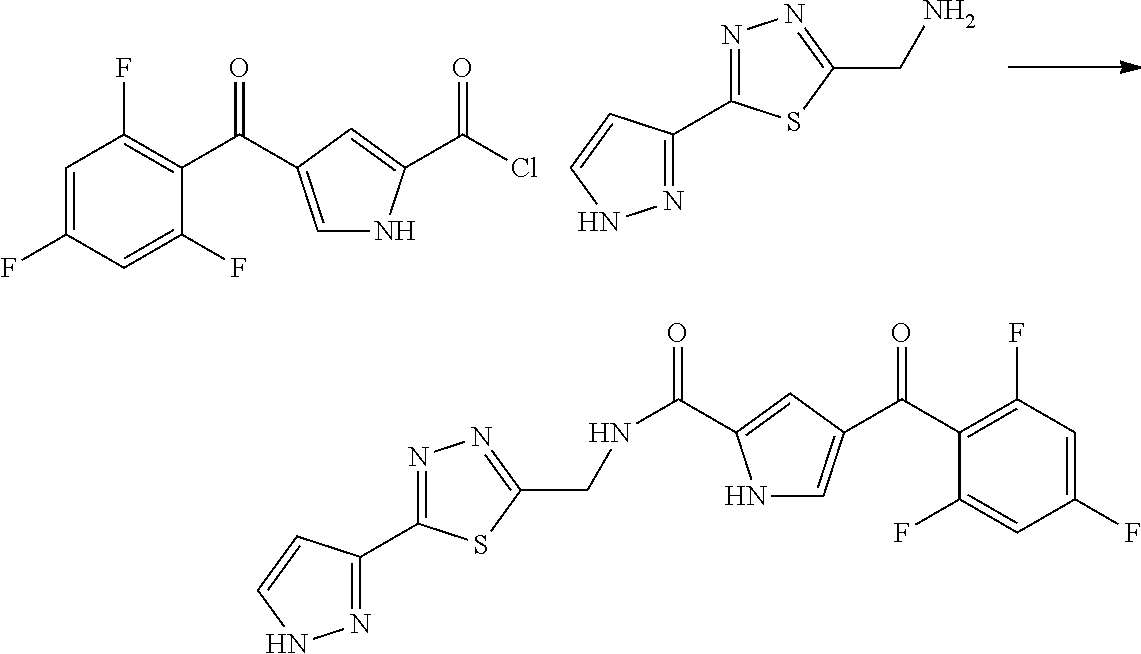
C1=C(F)C=C(F)C(C(=O)C2=CNC(C(Cl)=O)=C2)=C1F.N1=C(C2=NN=C(CN)S2)C=CN1.N1=C(C2=NN=C(CNC(=O)C3=CC(C(C4=C(F)C=C(F)C=C4F)=O)=CN3)S2)C=CN1
